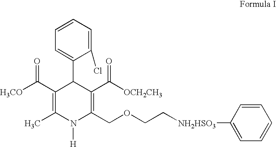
C1(C([H3CO])=O)=C(C)N([H])C(COCC[NH2HSO3]C2=CC=CC=C2)=C(C([OCH2CH3])=O)C1C1=CC=CC=C1Cl
